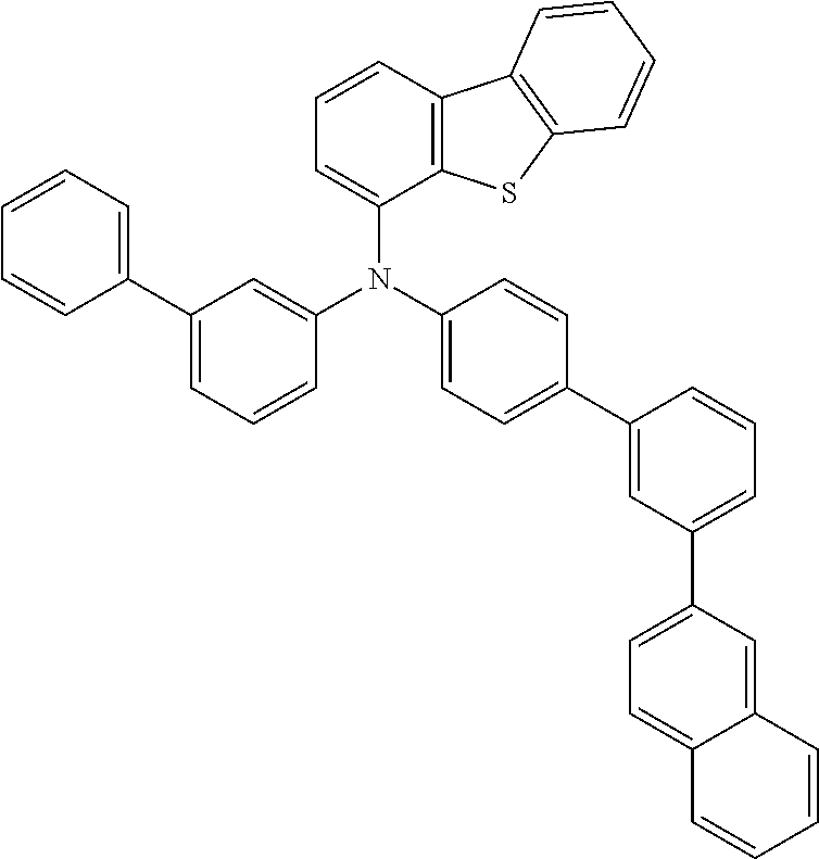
C1(N(C2=CC=CC3=C2SC2=C3C=CC=C2)C2=CC=C(C3=CC(C4=CC=C5C(=C4)C=CC=C5)=CC=C3)C=C2)=CC(C2=CC=CC=C2)=CC=C1
